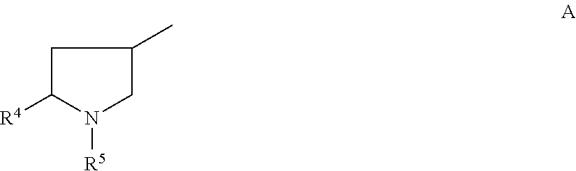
C1C([R4])N([R5])CC1C
